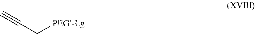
[PEG-Lg]CC#C
